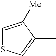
C1=C([Me])C(C)=CS1
